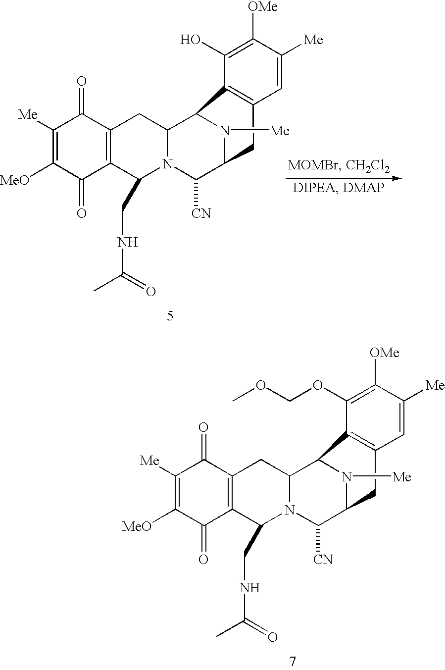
C1([Me])=C([MeO])C(=O)C2=C(C1=O)CC1N(C2CNC(C)=O)C([CN])C2N([Me])C1C1=C(C2)C=C([Me])C([OMe])=C1OCOC.C1([Me])=C([MeO])C(=O)C2=C(C1=O)CC1N(C2CNC(C)=O)C([CN])C2N([Me])C1C1=C(C2)C=C([Me])C([OMe])=C1O
